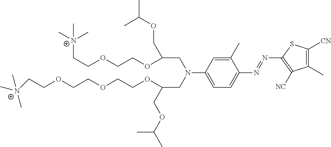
C[N+](CCOCCOCCOC(CN(C1=CC=C(N=NC2=C([NC])C(C)=C([CN])S2)C(C)=C1)CC(COC(C)C)OCCOCC[N+](C)(C)C)COC(C)C)(C)C
